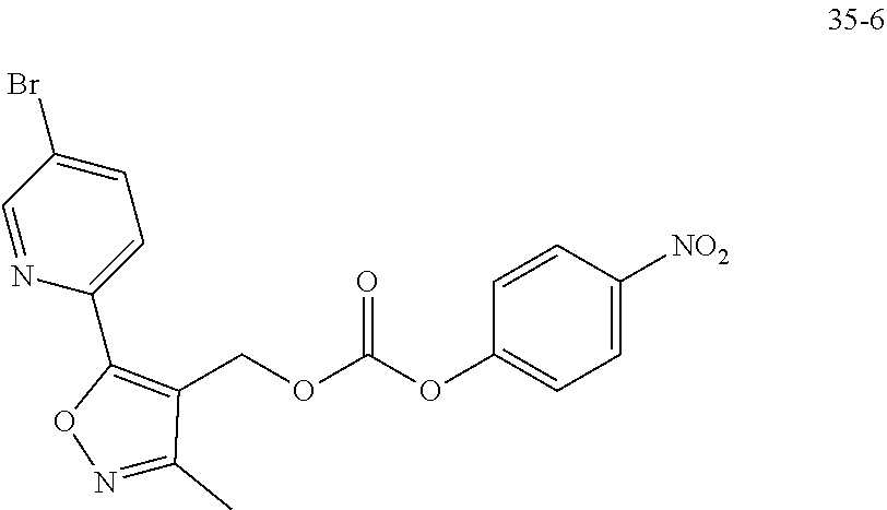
C1=NC(C2=C(COC(OC3=CC=C([NO2])C=C3)=O)C(C)=NO2)=CC=C1Br
